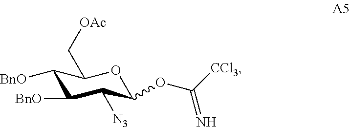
C1([BnO])C([BnO])C([N3])C(OC([CCl3])=N)OC1C[OAc]
